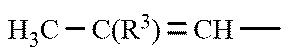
C[C(R3)]=CC
